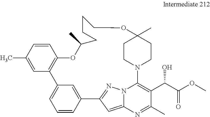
C1=CC2=CC(=C1)C1=C(C=CC(C)=C1)OC(C)CCCCOC1(C)CCN(C3=C(C(C(OC)=O)O)C(C)=NC4=CC2=NN43)CC1
